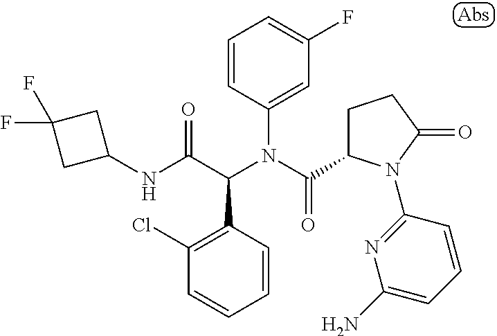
C1=CC(N(C(=O)C2CCC(=O)N2C2=NC(N)=CC=C2)C(C(NC2CC(F)(F)C2)=O)C2=C(Cl)C=CC=C2)=CC(F)=C1
